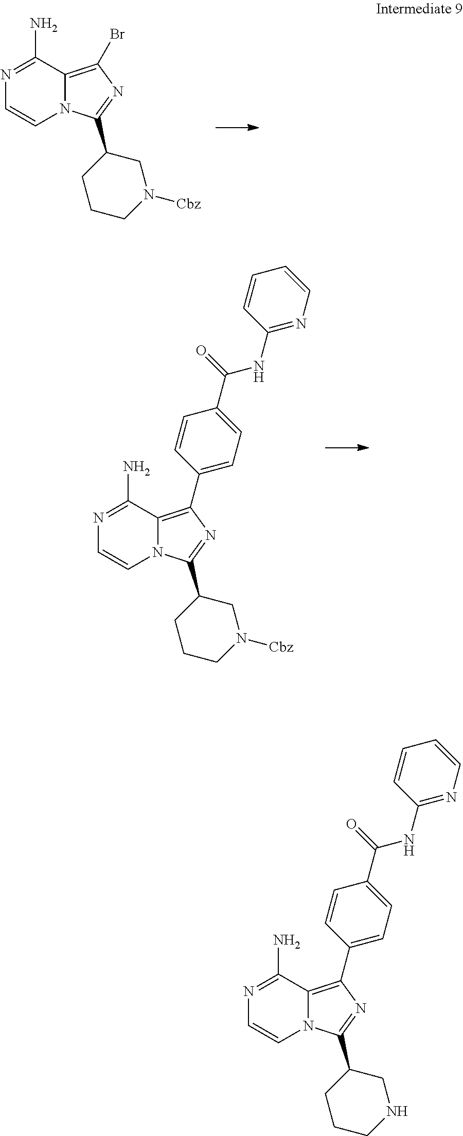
N1=C(N)C2=C(Br)N=C(C3CCCN([Cbz])C3)N2C=C1.N1=C(N)C2=C(C3=CC=C(C(=O)NC4=NC=CC=C4)C=C3)N=C(C3CCCN([Cbz])C3)N2C=C1.N1=C(N)C2=C(C3=CC=C(C(=O)NC4=NC=CC=C4)C=C3)N=C(C3CCCNC3)N2C=C1
